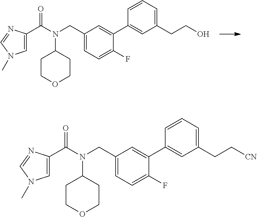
C1=C(C2=CC(CCO)=CC=C2)C(F)=CC=C1CN(C1CCOCC1)C(C1=CN(C)C=N1)=O.C1=C(C2=CC(CC[CN])=CC=C2)C(F)=CC=C1CN(C1CCOCC1)C(C1=CN(C)C=N1)=O
